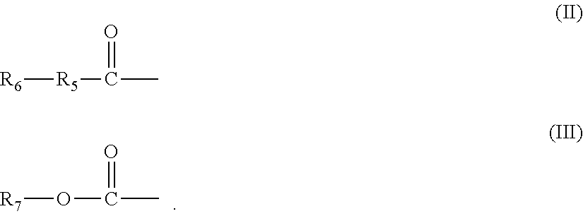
[R7]OC(C)=O.[R6][R5]C(C)=O
